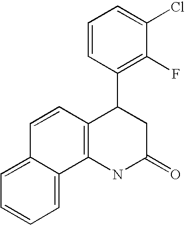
C1=CC(C2C3=C(NC(=O)C2)C2=CC=CC=C2C=C3)=C(F)C(Cl)=C1
